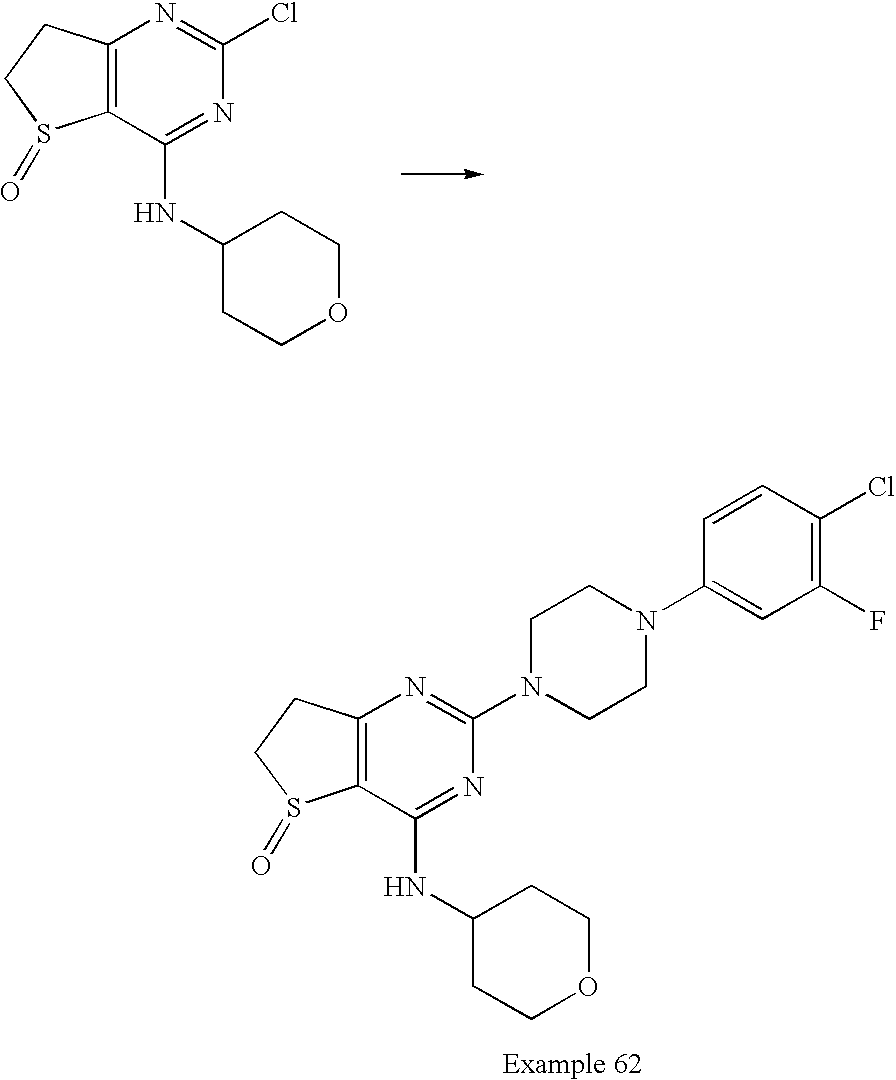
C12=C(C(NC3CCOCC3)=NC(Cl)=N1)S(=O)CC2.C12=C(C(NC3CCOCC3)=NC(N3CCN(C4=CC(F)=C(Cl)C=C4)CC3)=N1)S(=O)CC2
